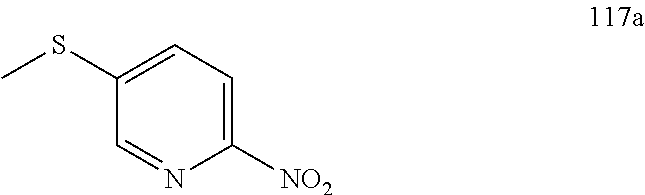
C1([NO2])=CC=C(SC)C=N1
